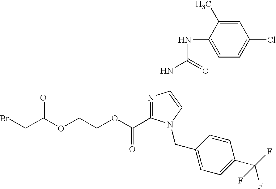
N1=C(C(OCCOC(CBr)=O)=O)N(CC2=CC=C(C(F)(F)F)C=C2)C=C1NC(NC1=CC=C(Cl)C=C1C)=O
